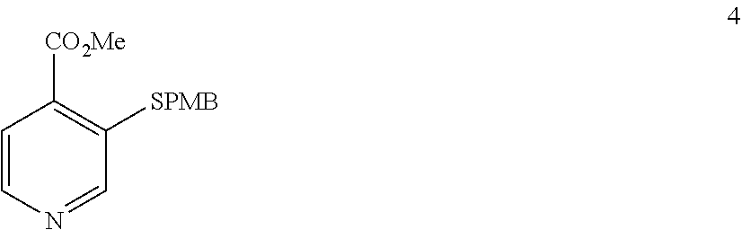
C1=CN=CC([SPMB])=C1[CO2Me]
